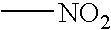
C[NO2]
